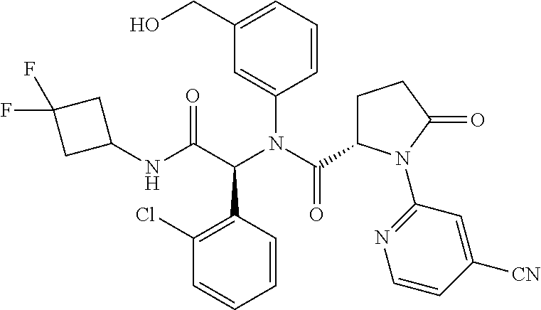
C1=CC(N(C(C2CCC(=O)N2C2=NC=CC([CN])=C2)=O)C(C(NC2CC(F)(F)C2)=O)C2=C(Cl)C=CC=C2)=CC(CO)=C1
